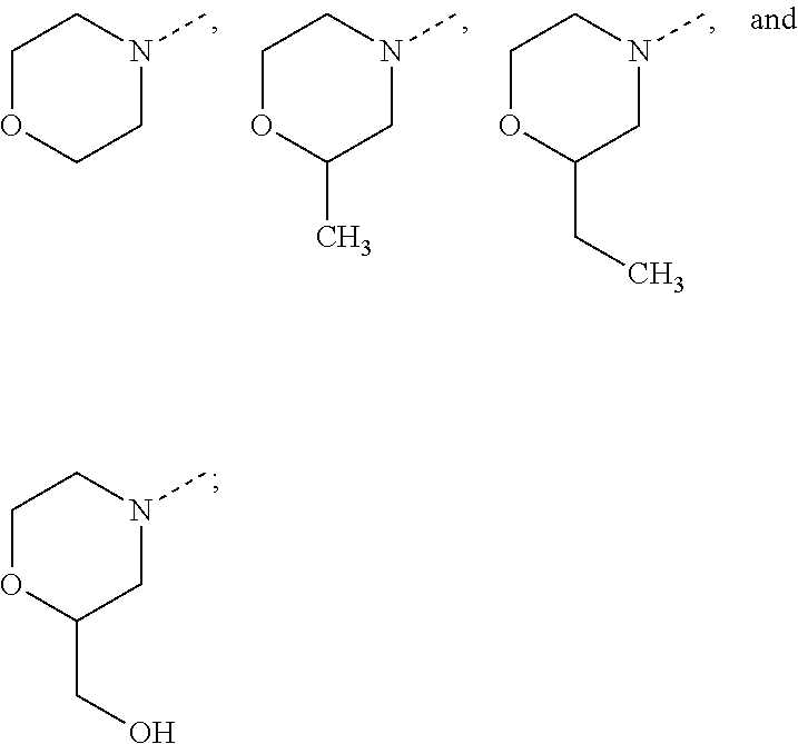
C1OC(C)CN(C)C1.C1OCCN(C)C1.C1OC(CC)CN(C)C1.C1OC(CO)CN(C)C1
